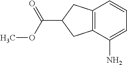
C12=C(C(N)=CC=C1)CC(C(OC)=O)C2
